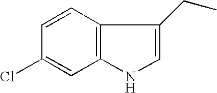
C12=C(C=CC(Cl)=C1)C(CC)=CN2
